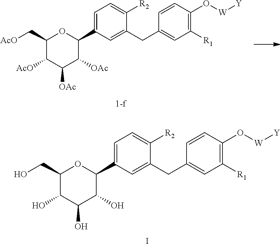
C1(C[AcO])C([AcO])C([OAc])C([OAc])C(C2=CC=C([R2])C(CC3=CC([R1])=C(O[W][Y])C=C3)=C2)O1.C1(CO)C(O)C(O)C(O)C(C2=CC=C([R2])C(CC3=CC([R1])=C(O[W][Y])C=C3)=C2)O1.I
